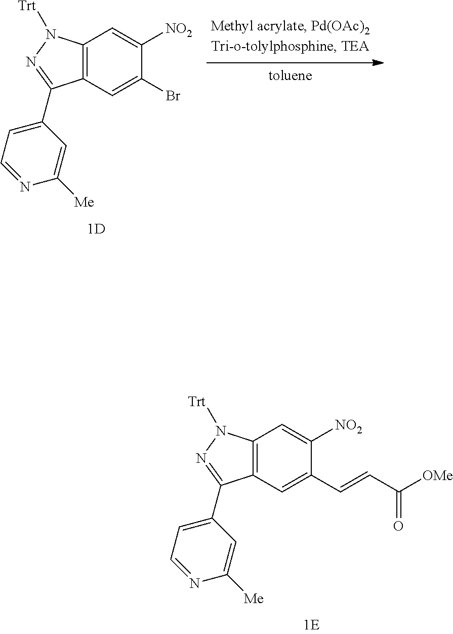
C12=C(C=C(C=CC([OMe])=O)C([NO2])=C1)C(C1=CC=NC([Me])=C1)=NN2[Trt].C12=C(C=C(Br)C([NO2])=C1)C(C1=CC=NC([Me])=C1)=NN2[Trt]
